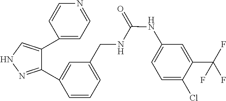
C1=C(C2=CNN=C2C2=CC(CNC(=O)NC3=CC=C(Cl)C(C(F)(F)F)=C3)=CC=C2)C=CN=C1
